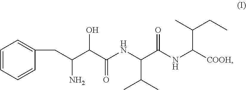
C1=CC=CC(CC(C(C(NC(C(NC([COOH])C(C)CC)=O)C(C)C)=O)O)N)=C1
